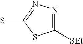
C1([SEt])=NN=C(S)S1
